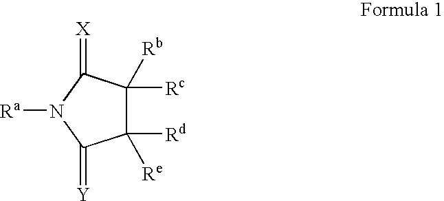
C1([Rd])([Re])C([Rc])([Rb])C(=[X])N([Ra])C1=[Y]
